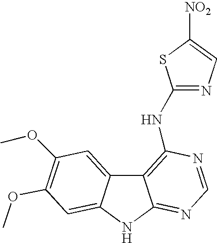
[NO2]C1=CN=C(NC2=C3C4=CC(OC)=C(OC)C=C4NC3=NC=N2)S1
